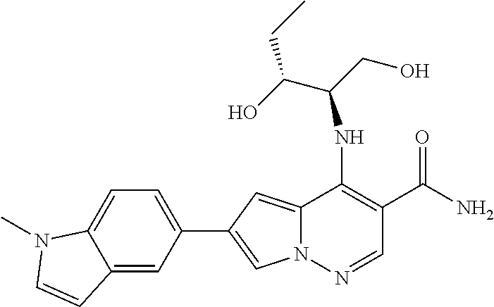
C12=CC(C3=CN4C(=C3)C(NC(CO)C(O)CC)=C(C(N)=O)C=N4)=CC=C1N(C)C=C2
